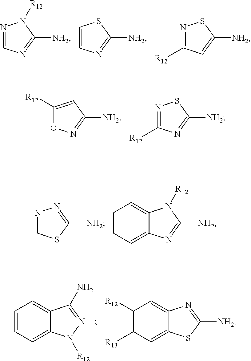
N1=CN=C([NH2])N1[R12].C1=CN=C([NH2])S1.N1=C([R12])C=C([NH2])S1.C1([R12])=CC([NH2])=NO1.N1=C([R12])N=C([NH2])S1.N1=CSC([NH2])=N1.C12=CC=CC=C1N=C([NH2])N2[R12].C12=CC=CC=C1N([R12])N=C2N.C12=CC([R12])=C([R13])C=C1SC([NH2])=N2
